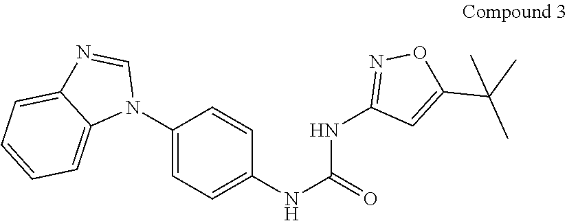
C1(N2C=NC3=CC=CC=C23)=CC=C(NC(=O)NC2=NOC(C(C)(C)C)=C2)C=C1
